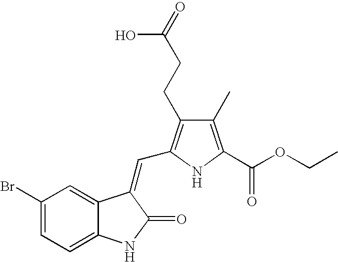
C1(Br)=CC=C2C(=C1)C(=CC1=C(CCC(=O)O)C(C)=C(C(OCC)=O)N1)C(=O)N2
